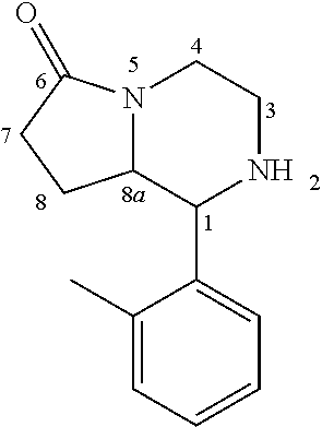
C1(C)=CC=CC=C1C1NCCN2C1CCC2=O
